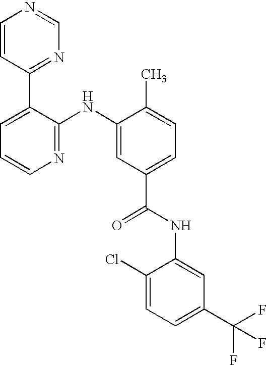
C1=CC(C2=CC=CN=C2NC2=CC(C(NC3=CC(C(F)(F)F)=CC=C3Cl)=O)=CC=C2C)=NC=N1
